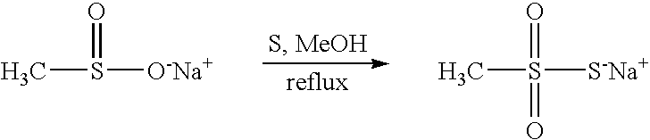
O=S(C)[O-Na+].O=S(C)([S-Na+])=O
